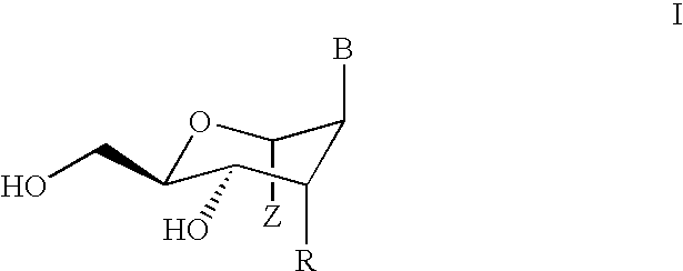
C1([Z])OC(CO)C(O)C([R])C1B
